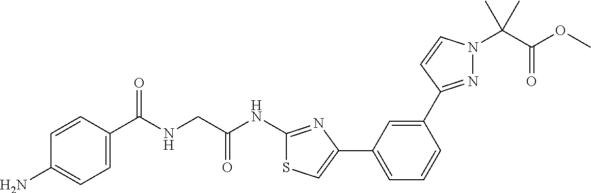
C1=CC(C(NCC(NC2=NC(C3=CC=CC(C4=NN(C(C(OC)=O)(C)C)C=C4)=C3)=CS2)=O)=O)=CC=C1N
